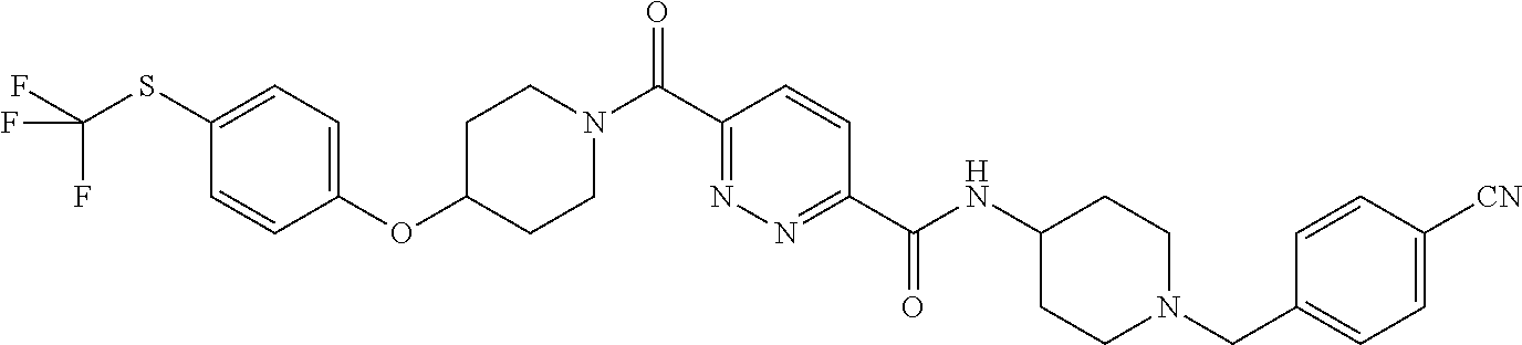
C1(SC(F)(F)F)=CC=C(OC2CCN(C(C3=NN=C(C(NC4CCN(CC5=CC=C([CN])C=C5)CC4)=O)C=C3)=O)CC2)C=C1
